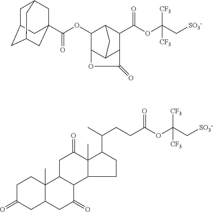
C1(C(OC(C[SO3-])([CF3])[CF3])=O)C2C(OC(=O)C34CC5CC(CC(C3)C5)C4)C3C(C1C(=O)O3)C2.C(C(OC(C[SO3-])([CF3])[CF3])=O)CC(C)C1C2(C)C(CC1)C1C(CC2=O)C2(C)C(CC1=O)CC(=O)CC2
